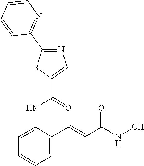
C1=CC=C(C=CC(NO)=O)C(NC(C2=CN=C(C3=NC=CC=C3)S2)=O)=C1
